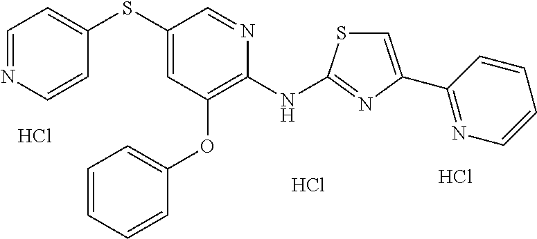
Cl.C1(SC2=CC(OC3=CC=CC=C3)=C(NC3=NC(C4=NC=CC=C4)=CS3)N=C2)=CC=NC=C1.Cl.Cl
